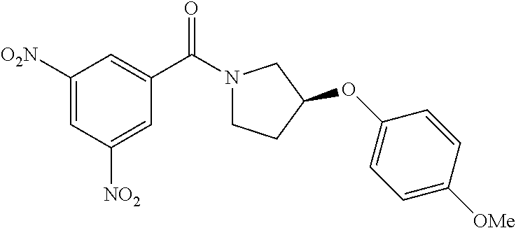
C1(C(N2CCC(OC3=CC=C([OMe])C=C3)C2)=O)=CC([O2N])=CC([NO2])=C1
